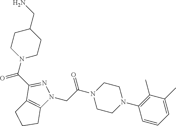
C(C(N1CCN(C2=C(C)C(C)=CC=C2)CC1)=O)N1C2=C(C(C(N3CCC(CN)CC3)=O)=N1)CCC2
